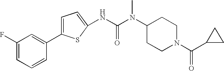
C1=C(C2=CC(F)=CC=C2)SC(NC(N(C2CCN(C(C3CC3)=O)CC2)C)=O)=C1
